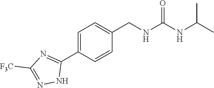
C1([F3C])=NNC(C2=CC=C(CNC(=O)NC(C)C)C=C2)=N1
